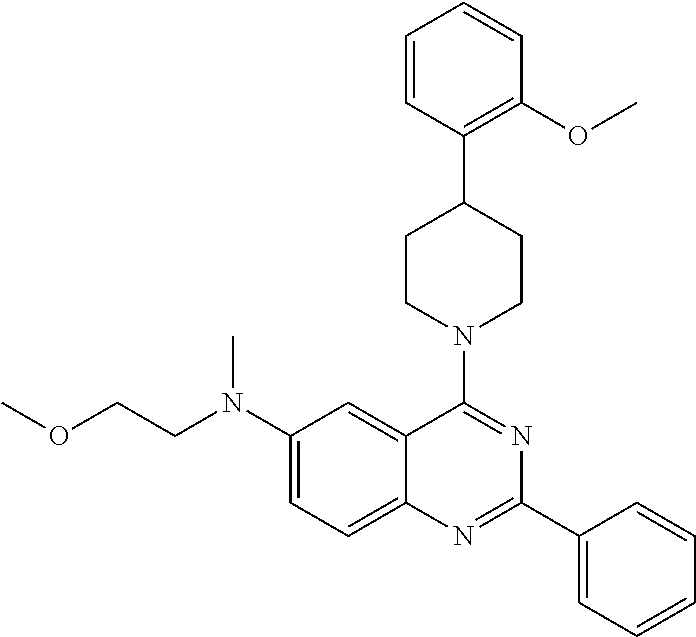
C(N(C1=CC=C2C(=C1)C(N1CCC(C3=C(OC)C=CC=C3)CC1)=NC(C1=CC=CC=C1)=N2)C)COC
